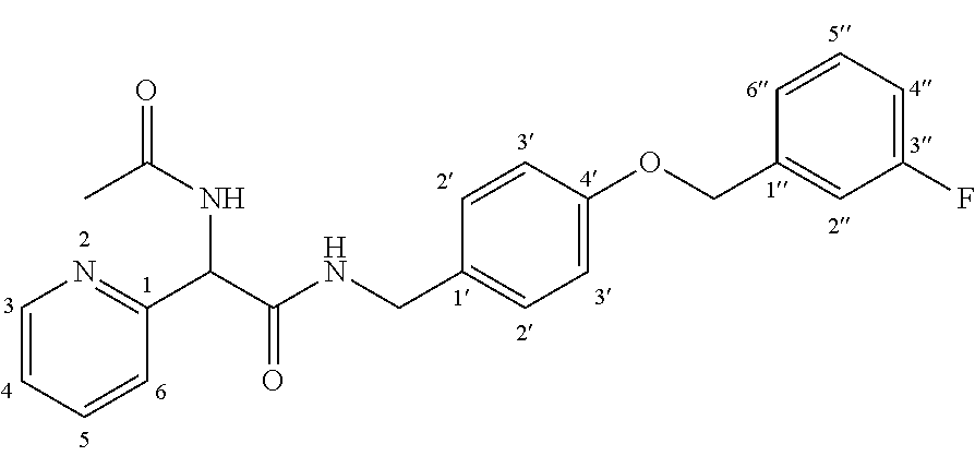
C1=CC=CC(C(C(NCC2=CC=C(OCC3=CC(F)=CC=C3)C=C2)=O)NC(=O)C)=N1
